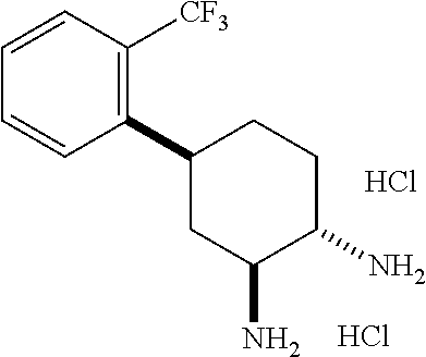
C1=CC([CF3])=C(C2CC(N)C(N)CC2)C=C1.Cl.Cl
